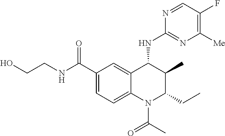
C1(C(=O)NCCO)=CC=C2C(=C1)C(NC1=NC([Me])=C(F)C=N1)C(C)C(CC)N2C(C)=O
